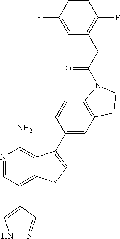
C1=NC(N)=C2C(=C1C1=CNN=C1)SC=C2C1=CC2=C(C=C1)N(C(CC1=C(F)C=CC(F)=C1)=O)CC2
